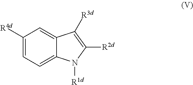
C1=C([R4d])C=C2C(=C1)N([R1d])C([R2d])=C2[R3d]
